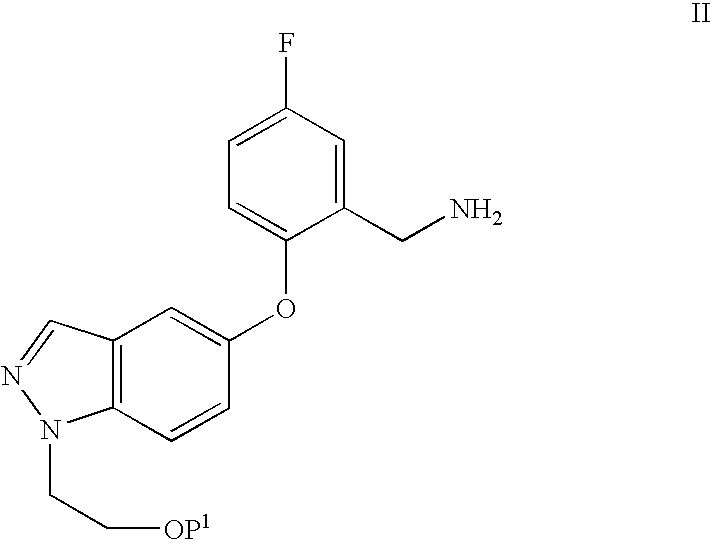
C(N)C1=CC(F)=CC=C1OC1=CC2=C(C=C1)N(CC[OP1])N=C2
